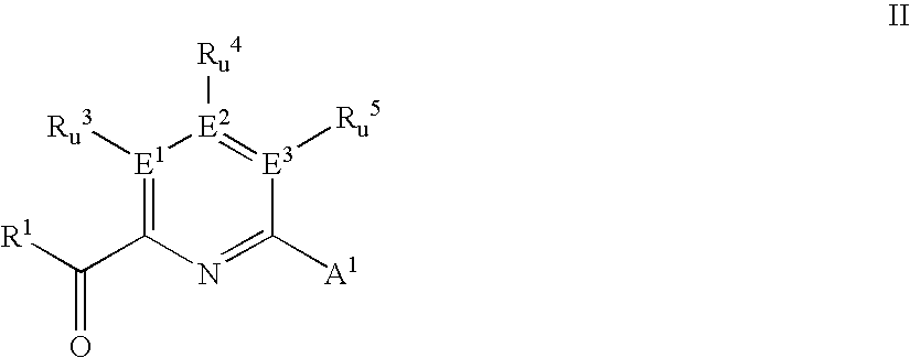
[E1]1([Ru3])=C(C([R1])=O)N=C([A1])[E3]([Ru5])=[E2]1[Ru4]
